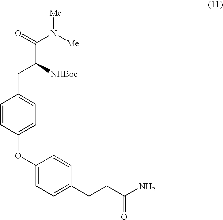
C(C([NHBoc])CC1=CC=C(OC2=CC=C(CCC(N)=O)C=C2)C=C1)(=O)N([Me])[Me]
